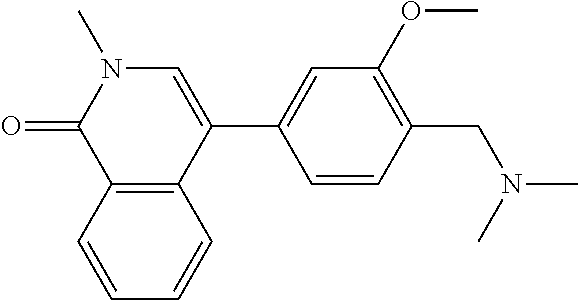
C1=CC=CC2=C1C(=O)N(C)C=C2C1=CC(OC)=C(CN(C)C)C=C1
